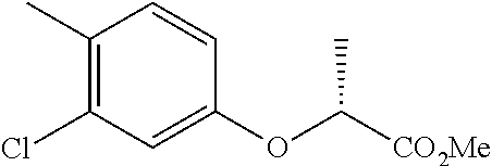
C1(C)=C(Cl)C=C(OC([CO2Me])C)C=C1
